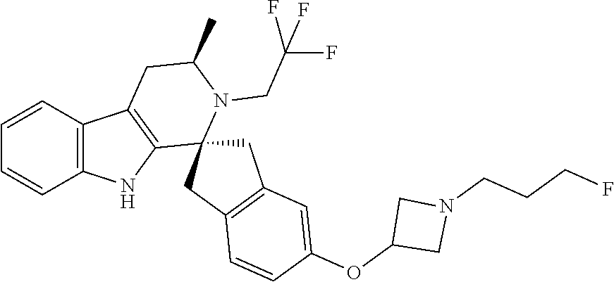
C1=CC2=C(C=C1)NC1=C2CC(C)N(CC(F)(F)F)C12CC1=C(C2)C=CC(OC2CN(CCCF)C2)=C1
